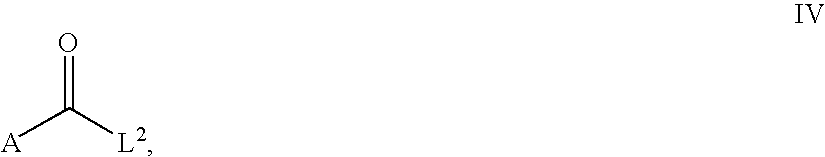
[A]C([L2])=O
